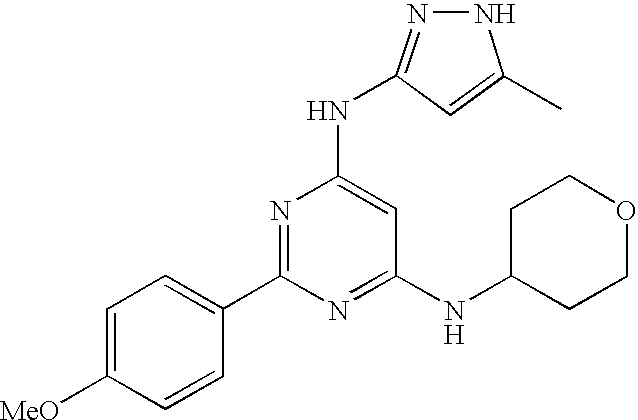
C1(C2=NC(NC3=NNC(C)=C3)=CC(NC3CCOCC3)=N2)=CC=C([MeO])C=C1.[H]
